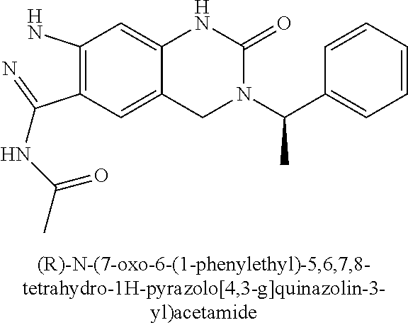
C1(N)=C(C(=N)NC(C)=O)C=C2C(=C1)NC(=O)N(C(C1=CC=CC=C1)C)C2
